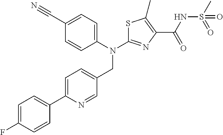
N(C1=NC(C(NS(C)(=O)=O)=O)=C(C)S1)(CC1=CC=C(C2=CC=C(F)C=C2)N=C1)C1=CC=C(C#N)C=C1
